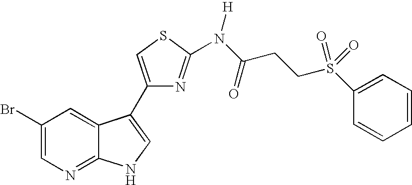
C1(Br)=CN=C2C(=C1)C(C1=CSC(N(C(CCS(C3=CC=CC=C3)(=O)=O)=O)[H])=N1)=CN2
